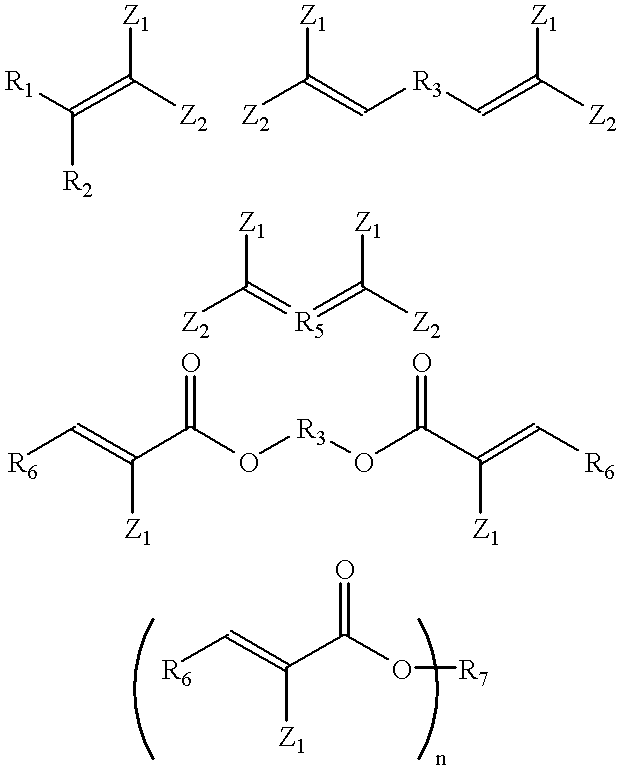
[R1]C(=C([Z2])[Z1])[R2].[Z2]C(=C[R3]C=C([Z2])[Z1])[Z1].[Z2]C(=[R5]=C([Z2])[Z1])[Z1].C(C(O[R3]OC(C(=C[R6])[Z1])=O)=O)(=C[R6])[Z1].C(C(O[R7])=O)(=C[R6])[Z1]
